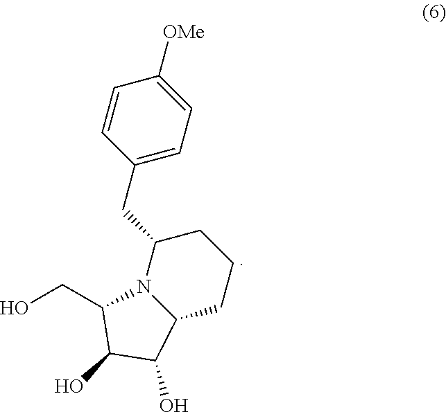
C1(CC2N3C(CCC2)C(O)C(O)C3CO)=CC=C([OMe])C=C1
